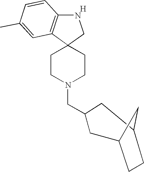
C1CN(CC2CC3CCC(C2)C3)CCC12CNC1=C2C=C(C)C=C1.[H]
